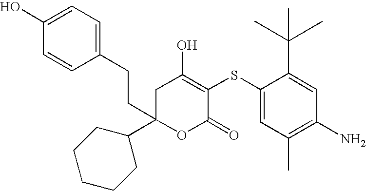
O1C(=O)C(SC2=CC(C)=C(N)C=C2C(C)(C)C)=C(O)CC1(CCC1=CC=C(O)C=C1)C1CCCCC1
